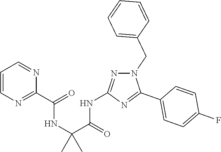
C1(C2=NC(NC(C(NC(C3=NC=CC=N3)=O)(C)C)=O)=NN2CC2=CC=CC=C2)=CC=C(F)C=C1
